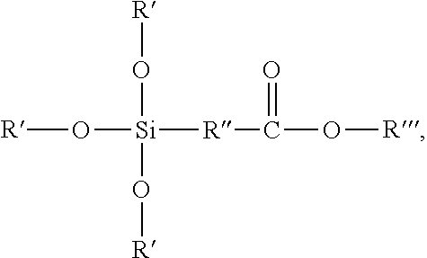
[R]O[Si]([R]C(O[R])=O)(O[R])O[R]
